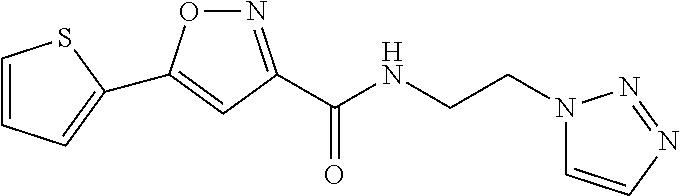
N1=C(C(NCCN2C=CN=N2)=O)C=C(C2=CC=CS2)O1
